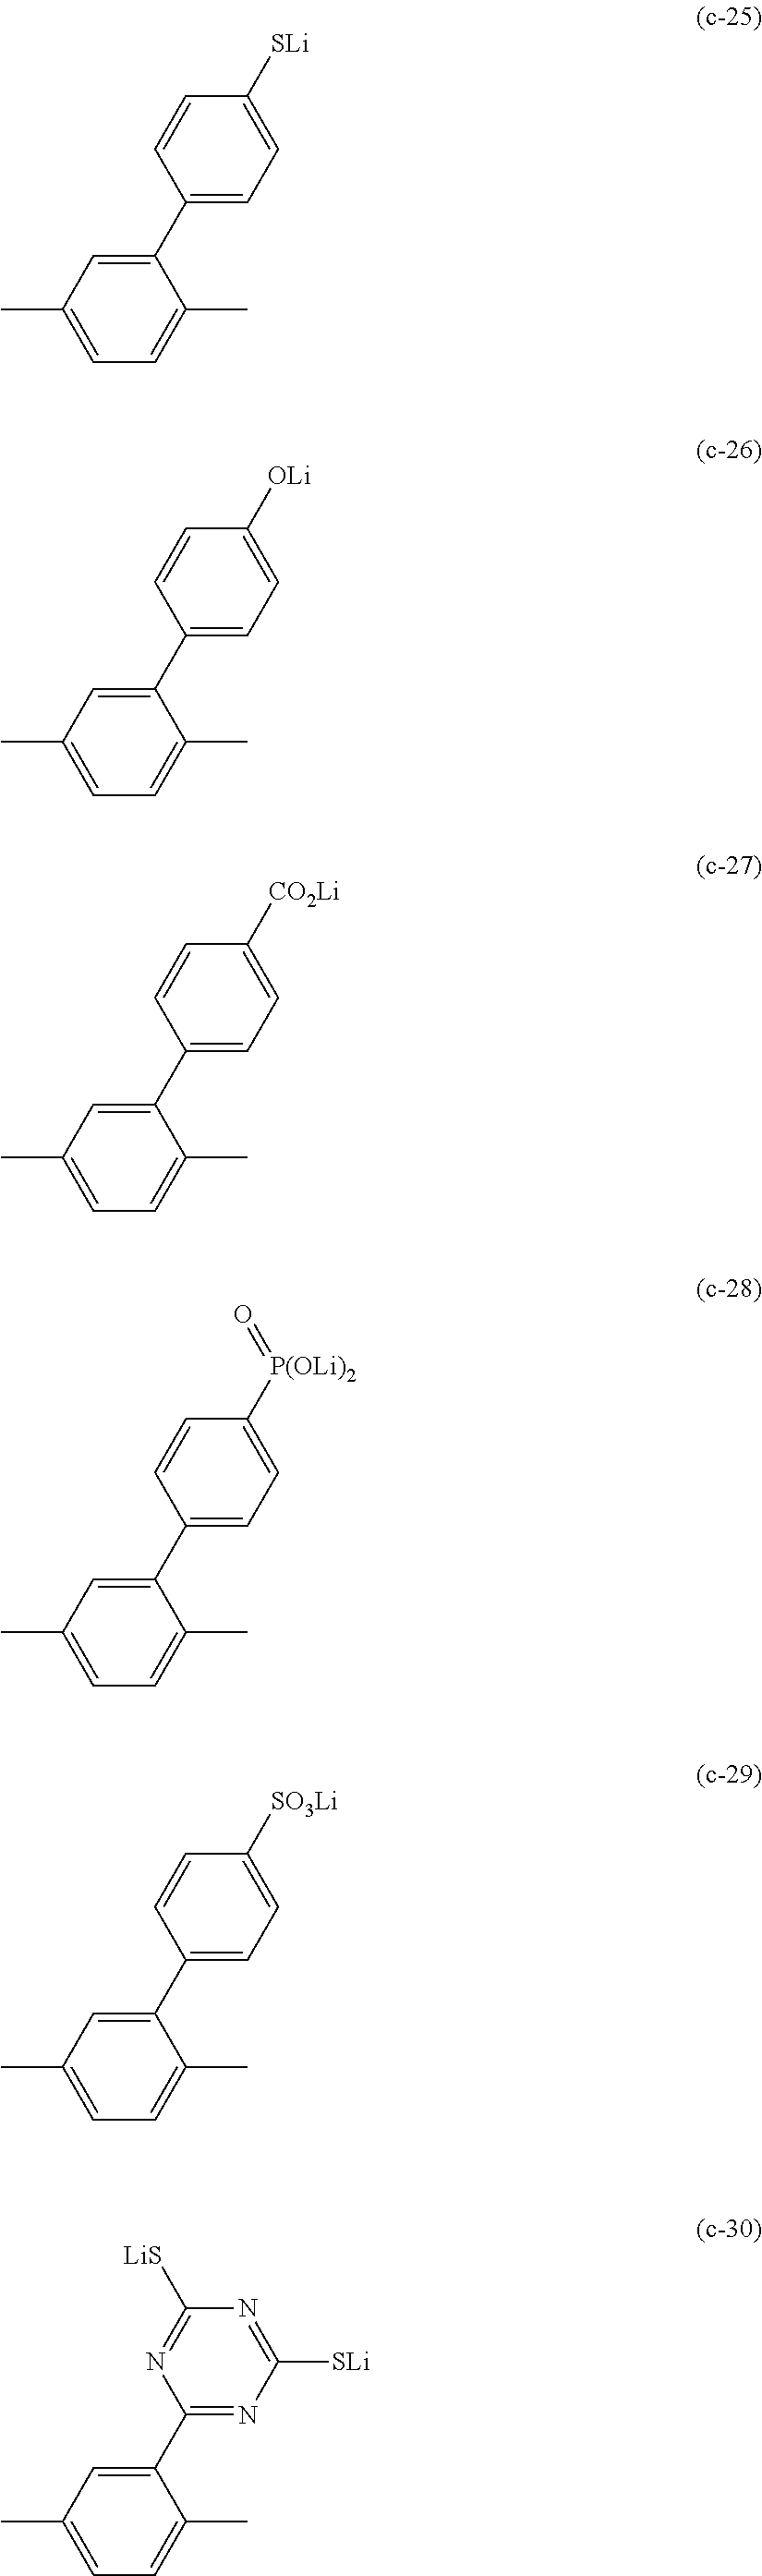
CC1=CC=C(C)C(C2=CC=C([SLi])C=C2)=C1.CC1=CC=C(C)C(C2=CC=C([OLi])C=C2)=C1.CC1=CC=C(C)C(C2=CC=C([CO2Li])C=C2)=C1.CC1=CC=C(C)C(C2=CC=C([P(OLi)2]=O)C=C2)=C1.CC1=CC=C(C)C(C2=CC=C([SO3Li])C=C2)=C1.CC1=CC=C(C)C(C2=NC([SLi])=NC([LiS])=N2)=C1
